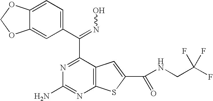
C12=CC(C(=NO)C3=NC(N)=NC4=C3C=C(C(NCC(F)(F)F)=O)S4)=CC=C1OCO2
